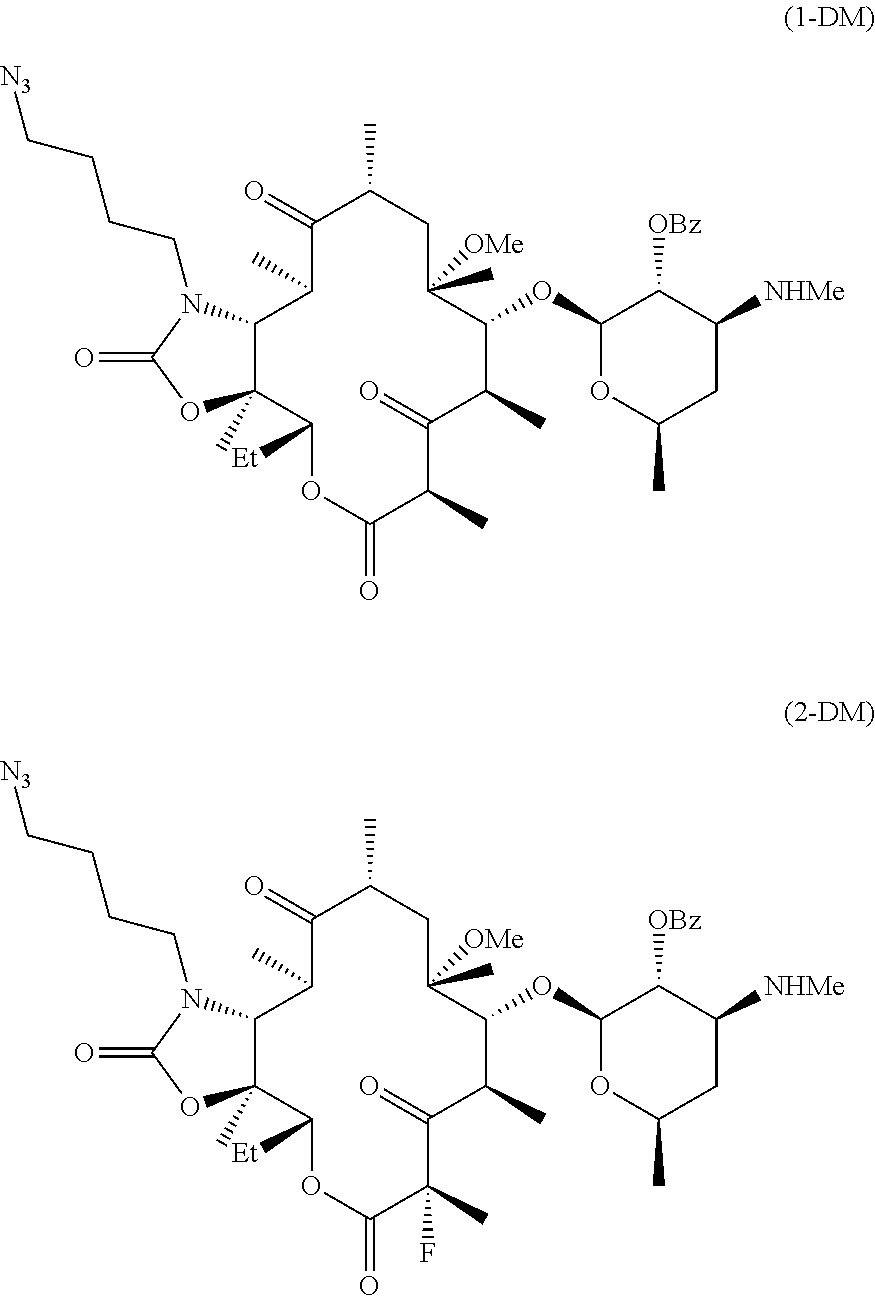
C1(=O)C(C)CC(C)([OMe])C(OC2OC(C)CC([NHMe])C2[OBz])C(C)C(=O)C(C)C(=O)OC([Et])C2(C)C(C1C)N(CCCC[N3])C(=O)O2.C1(=O)C(C)CC(C)([OMe])C(OC2OC(C)CC([NHMe])C2[OBz])C(C)C(=O)C(C)(F)C(=O)OC([Et])C2(C)C(C1C)N(CCCC[N3])C(=O)O2
